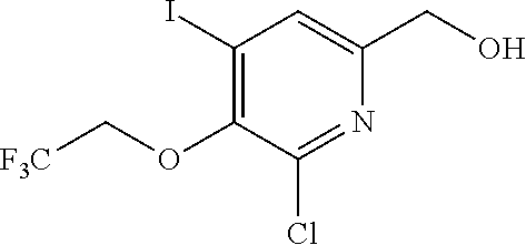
C1(I)=C(OC[F3C])C(Cl)=NC(CO)=C1
